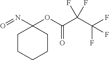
C1CCCCC1(N=O)OC(C(C(F)(F)F)(F)F)=O
